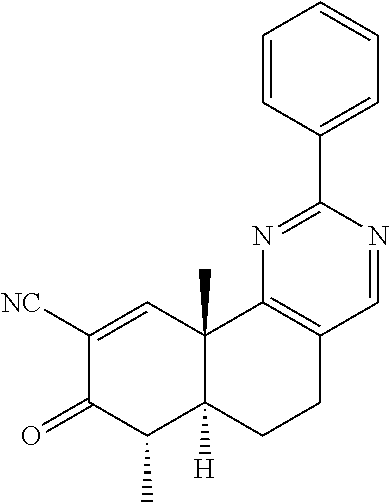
C1([NC])=CC2(C)C([H])(C(C)C1=O)CCC1=C2N=C(C2=CC=CC=C2)N=C1
